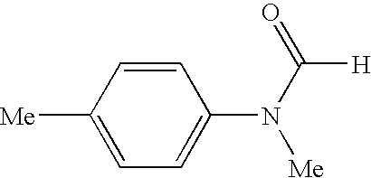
C1([Me])=CC=C(N([Me])C([H])=O)C=C1
